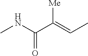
CNC(C(=CC)[Me])=O
